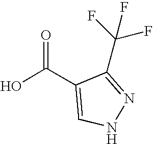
C1=C(C(O)=O)C(C(F)(F)F)=NN1
